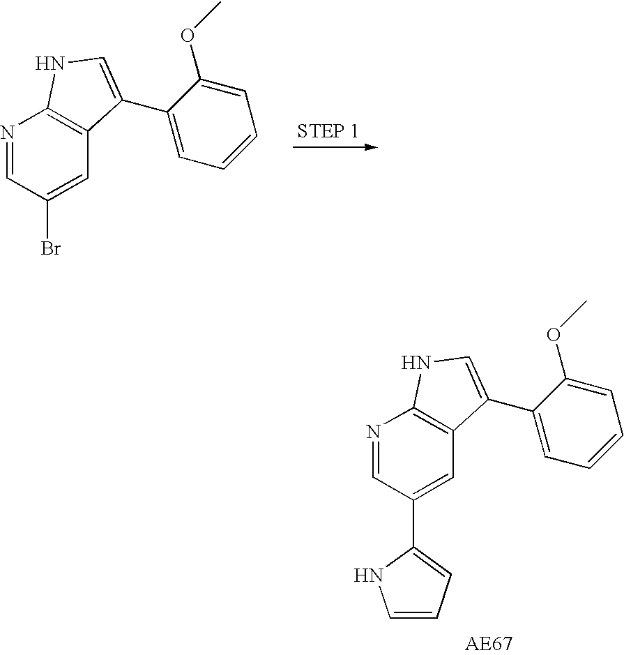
N1=CC(Br)=CC2=C1NC=C2C1=CC=CC=C1OC.N1=CC(C2=CC=CN2)=CC2=C1NC=C2C1=CC=CC=C1OC
